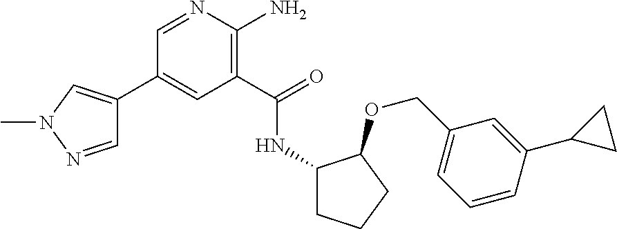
C1(C2=CN(C)N=C2)=CC(C(=O)NC2CCCC2OCC2=CC=CC(C3CC3)=C2)=C(N)N=C1
